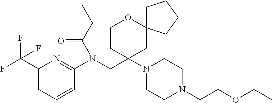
C1(C(F)(F)F)=CC=CC(N(CC2(N3CCN(CCOC(C)C)CC3)CC3(OCC2)CCCC3)C(CC)=O)=N1
